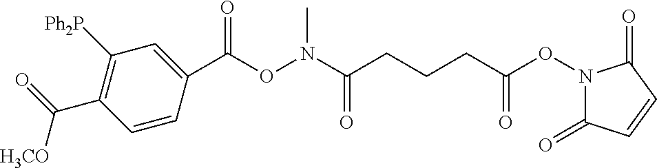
C(ON(C(CCCC(ON1C(=O)C=CC1=O)=O)=O)C)(=O)C1=CC([Ph2P])=C(C(=O)[H3CO])C=C1
